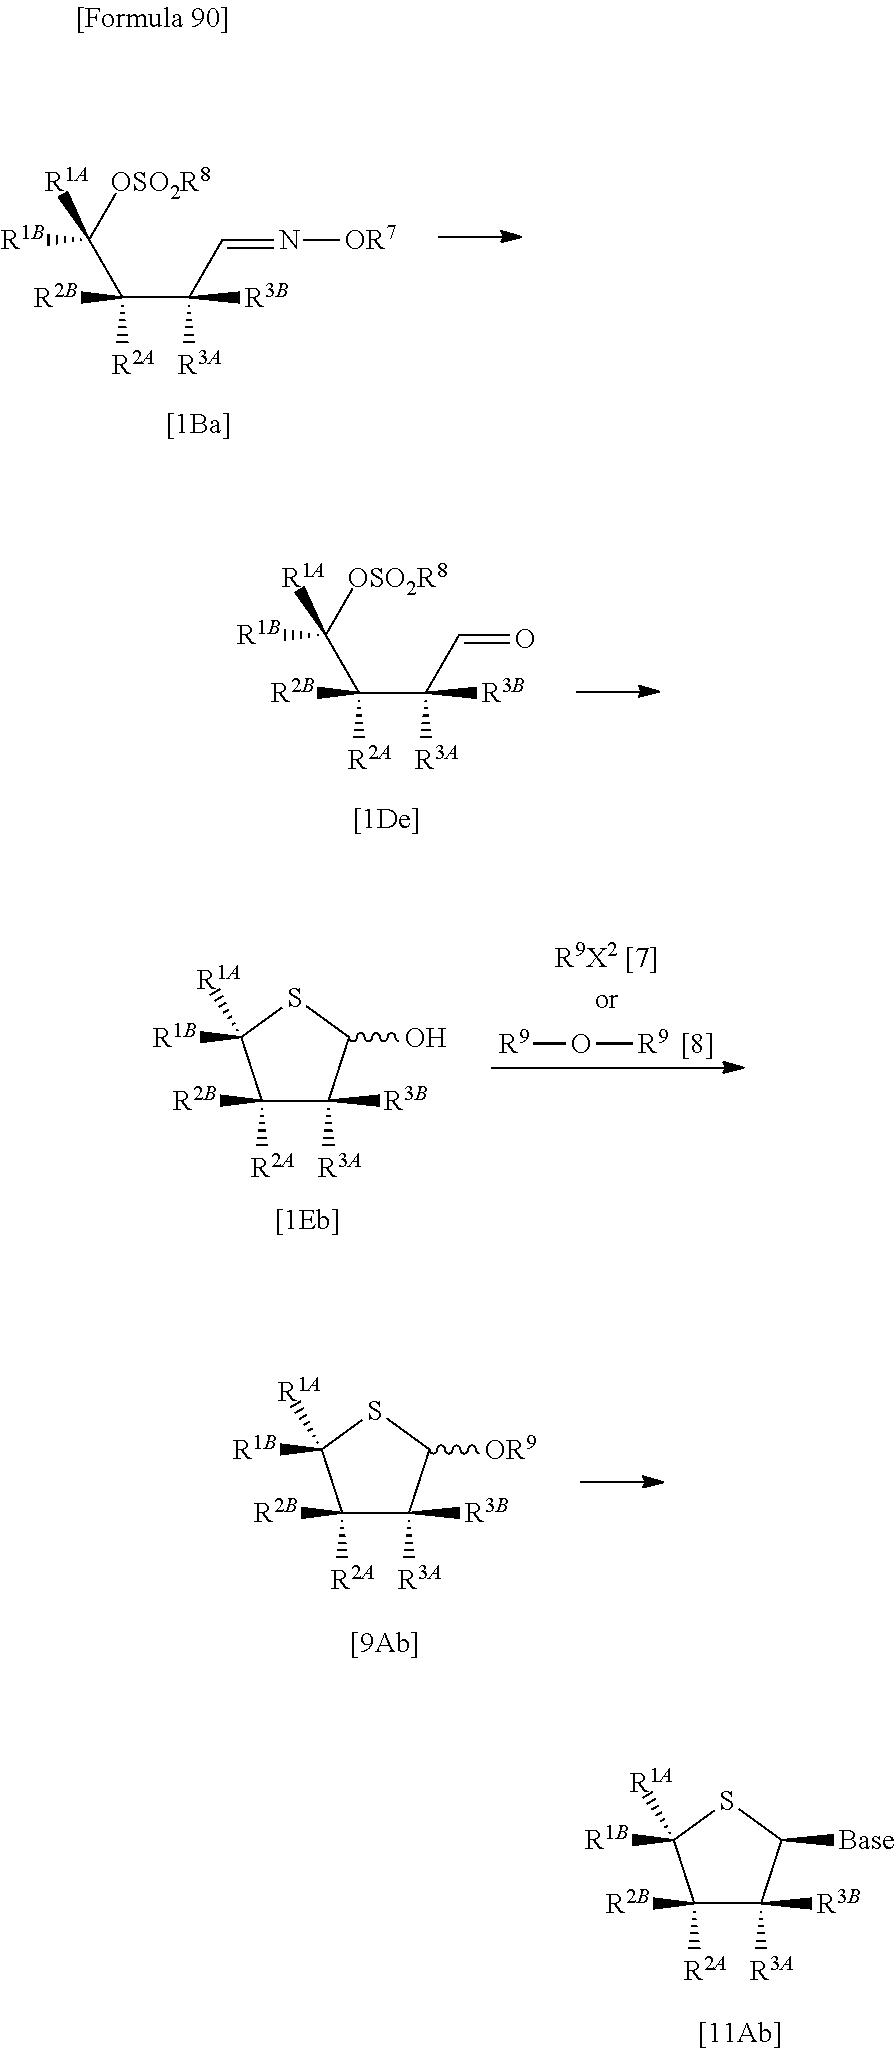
C(C(C=N[OR7])([R3B])[R3A])(C([OSO2R8])([R1B])[R1A])([R2B])[R2A].C(C(C=O)([R3B])[R3A])(C([OSO2R8])([R1B])[R1A])([R2B])[R2A].[R9]O[R9].[[8]].C1([R2B])([R2A])C([R3B])([R3A])C(O)SC1([R1B])[R1A].C1([R2B])([R2A])C([R3B])([R3A])C([OR9])SC1([R1B])[R1A].C1([R2B])([R2A])C([R3B])([R3A])C([Base])SC1([R1B])[R1A]
